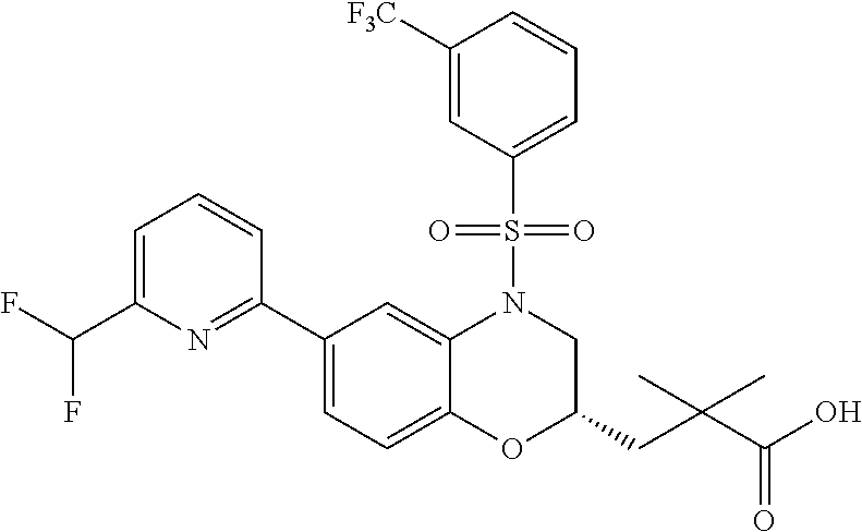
C1(C2=NC(C(F)F)=CC=C2)=CC=C2C(=C1)N(S(C1=CC=CC([F3C])=C1)(=O)=O)CC(CC(C(O)=O)(C)C)O2
